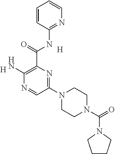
[H].[H].C1(N2CCN(C(=O)N3CCCC3)CC2)=NC(C(=O)NC2=NC=CC=C2)=C(N)N=C1
